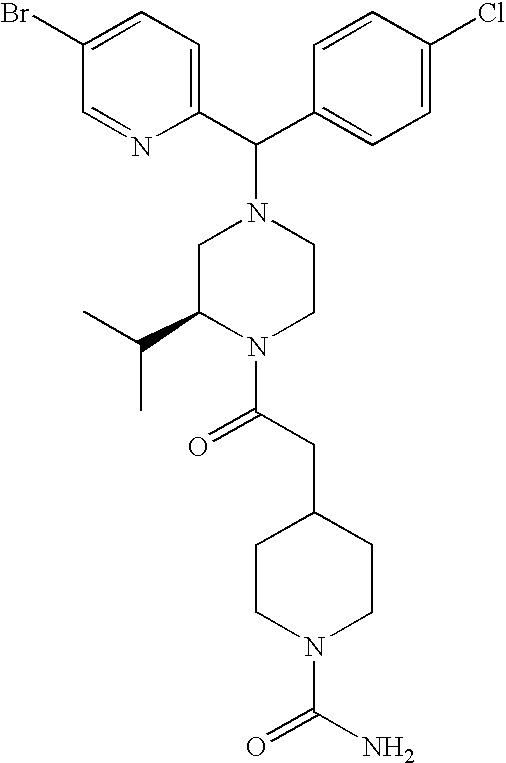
C(C1=CC=C(Cl)C=C1)(N1CC(C(C)C)N(C(CC2CCN(C(N)=O)CC2)=O)CC1)C1=CC=C(Br)C=N1
